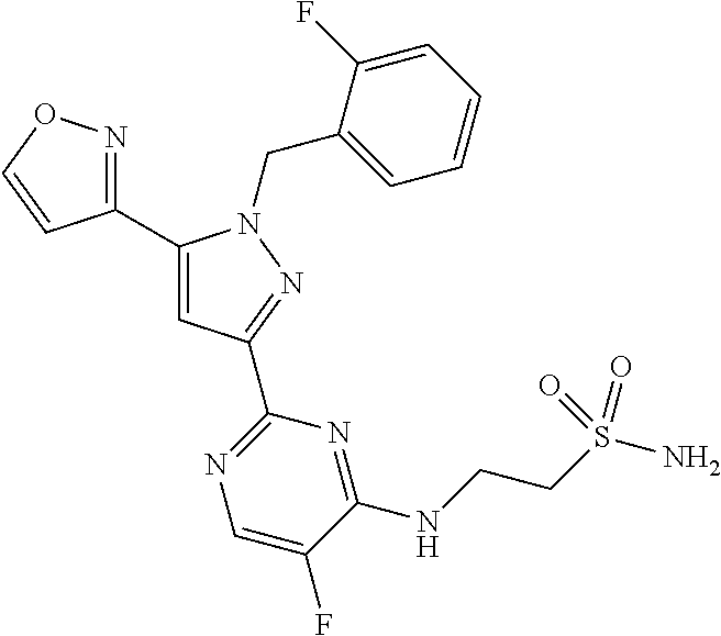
C1(C2=NOC=C2)=CC(C2=NC=C(F)C(NCCS(N)(=O)=O)=N2)=NN1CC1=CC=CC=C1F
